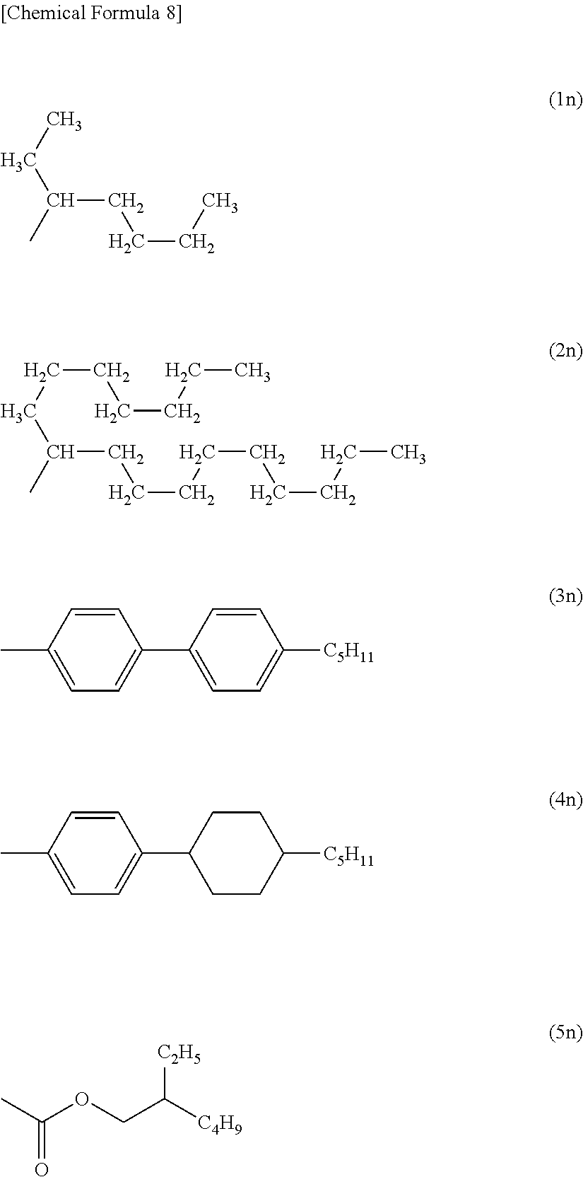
C(C)(CC)CCCC.C(C)(CCCCCCC)CCCCCCCCC.C1=CC(C)=CC=C1C1=CC=C([C5H11])C=C1.C1=CC(C)=CC=C1C1CCC([C5H11])CC1.CC(OCC([C4H9])[C2H5])=O
